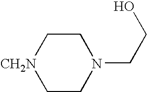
C1C[CH2N]CCN1CCO
